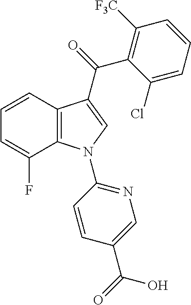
C1=CC2=C(C(F)=C1)N(C1=NC=C(C(=O)O)C=C1)C=C2C(=O)C1=C([F3C])C=CC=C1Cl
